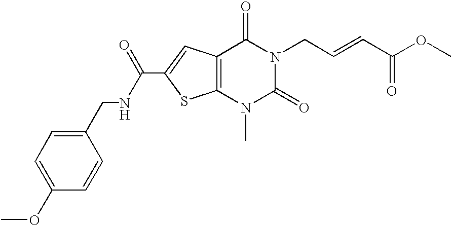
C12=C(C=C(C(=O)NCC3=CC=C(OC)C=C3)S1)C(=O)N(CC=CC(OC)=O)C(=O)N2C
